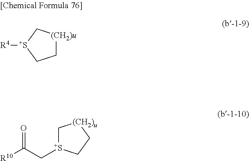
C1[(CH2)u]C[S+]([R4])C1.O=C(C[S+]1C[(CH2)u]CC1)[R10]
